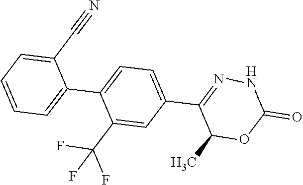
C1=CC=C(C2=CC=C(C3=NNC(=O)OC3C)C=C2C(F)(F)F)C(C#N)=C1
